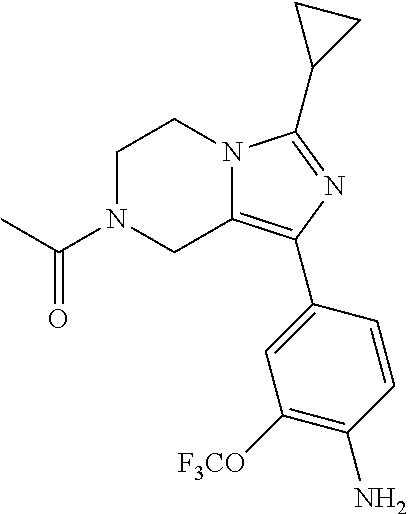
C1N(C(C)=O)CC2=C(C3=CC([F3CO])=C(N)C=C3)N=C(C3CC3)N2C1
